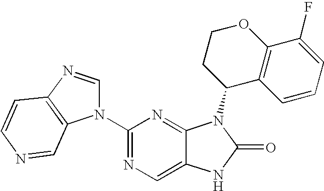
C12=CN=C(N3C=NC4=C3C=NC=C4)N=C1N(C1C3=C(OCC1)C(F)=CC=C3)C(=O)N2
